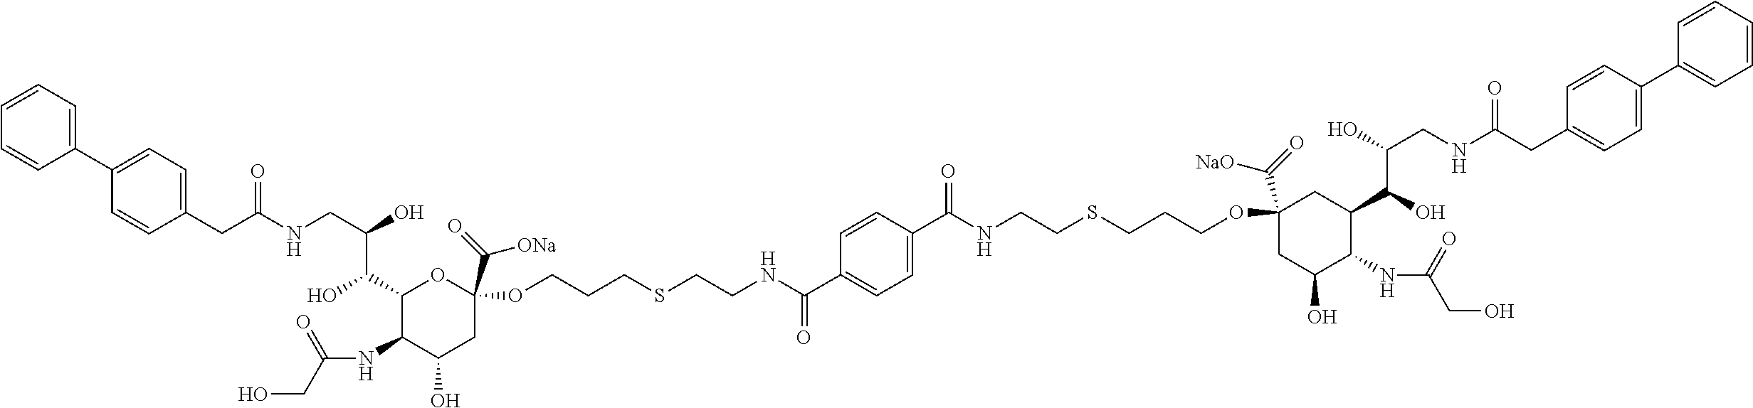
C(C1=CC=C(C2=CC=CC=C2)C=C1)C(=O)NCC(C(O)C1C(NC(=O)CO)C(O)CC(C([ONa])=O)(OCCCSCCNC(=O)C2=CC=C(C(=O)NCCSCCCOC3(C([NaO])=O)CC(O)C(NC(=O)CO)C(C(C(O)CNC(CC4=CC=C(C5=CC=CC=C5)C=C4)=O)O)C3)C=C2)O1)O
